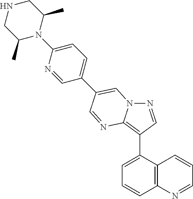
C1=C(C2=C3N(N=C2)C=C(C2=CC=C(N4C(C)CNCC4C)N=C2)C=N3)C2=C(C=C1)N=CC=C2
